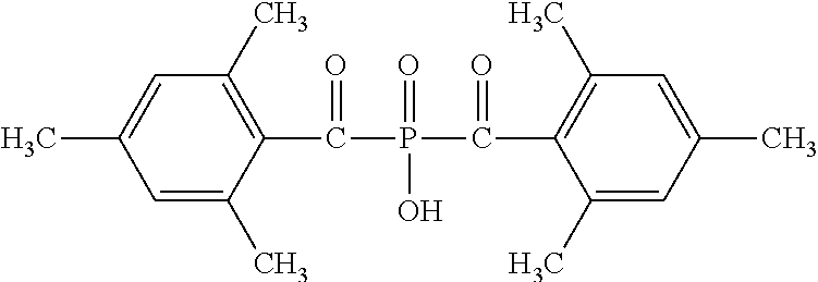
C1=C(C)C=C(C)C(C(P(C(C2=C(C)C=C(C)C=C2C)=O)(=O)O)=O)=C1C
